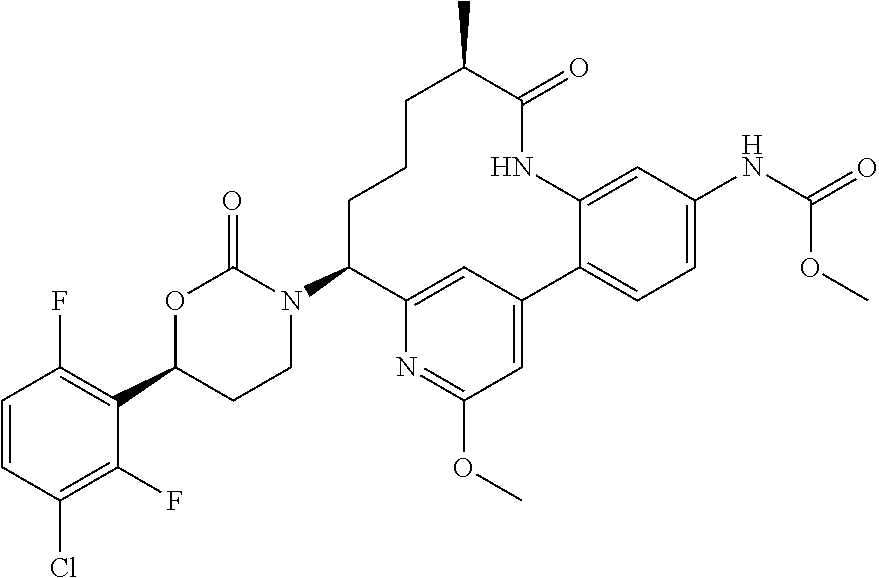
C1=CC(Cl)=C(F)C(C2CCN(C3C4=CC(=CC(OC)=N4)C4=CC=C(NC(=O)OC)C=C4NC(=O)C(C)CCC3)C(=O)O2)=C1F
